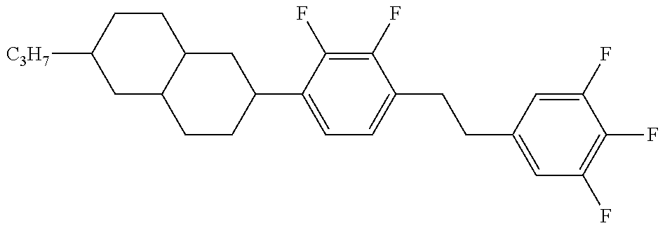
C1C2C(CCC1[C3H7])CC(C1=CC=C(CCC3=CC(F)=C(F)C(F)=C3)C(F)=C1F)CC2
